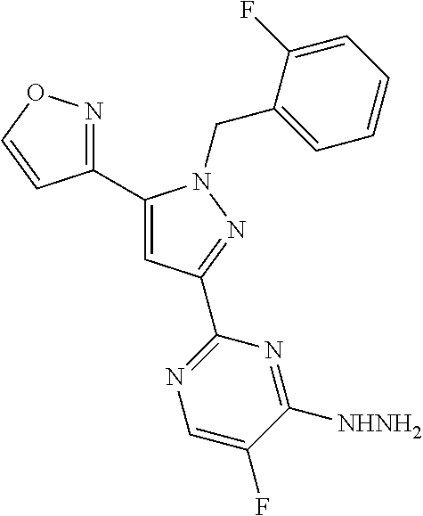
C1(C2=CC(C3=NC=C(F)C([NHNH2])=N3)=NN2CC2=CC=CC=C2F)=NOC=C1
